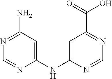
C1=C(NC2=CC(N)=NC=N2)N=CN=C1C(=O)O
